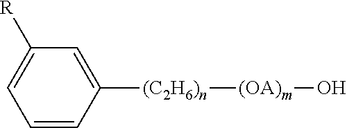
C1([R])=CC=CC([(C2H6)n][(OA)m]O)=C1
